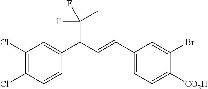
C1(Cl)=C(Cl)C=CC(C(C=CC2=CC=C([CO2H])C(Br)=C2)C(F)(F)C)=C1
